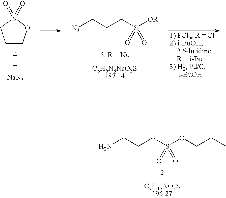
C1COS(=O)(=O)C1.[NaN3].[N3]CCCS([OR])(=O)=O.NCCCS(OCC(C)C)(=O)=O
